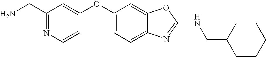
C1(CN)=NC=CC(OC2=CC=C3C(=C2)OC(NCC2CCCCC2)=N3)=C1
